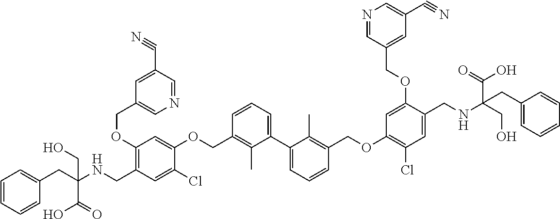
C1(OCC2=CN=CC(C#N)=C2)=C(CNC(CC2=CC=CC=C2)(C(O)=O)CO)C=C(Cl)C(OCC2=C(C)C(C3=CC=CC(COC4=C(Cl)C=C(CNC(CO)(C(O)=O)CC5=CC=CC=C5)C(OCC5=CC(C#N)=CN=C5)=C4)=C3C)=CC=C2)=C1
